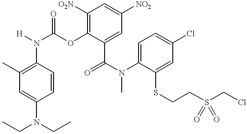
C1(N([H])C(OC2=C([O2N])C=C([NO2])C=C2C(=O)N(C2=CC=C(Cl)C=C2SCCS(CCl)(=O)=O)C)=O)=C(C)C=C(N(CC)CC)C=C1
